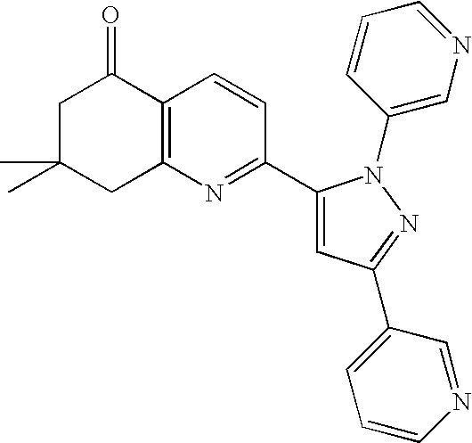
C1C(C)(C)CC2=C(C1=O)C=CC(C1=CC(C3=CC=CN=C3)=NN1C1=CN=CC=C1)=N2
